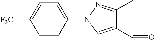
C1(C=O)=CN(C2=CC=C([F3C])C=C2)N=C1C
